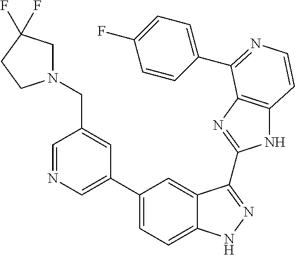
C1(C2=CN=CC(CN3CC(F)(F)CC3)=C2)=CC=C2C(=C1)C(C1=NC3=C(N1)C=CN=C3C1=CC=C(F)C=C1)=NN2
